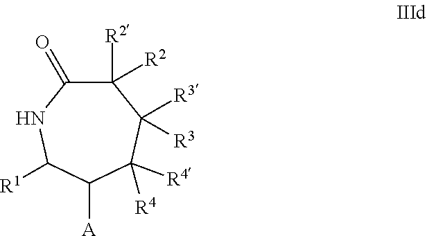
C1([R2])([R2])C(=O)NC([R1])C([A])C([R4])([R4])C1([R3])[R3]
